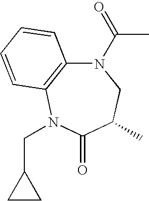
N1(C(C)=O)C2=C(N(CC3CC3)C(=O)C(C)C1)C=CC=C2
